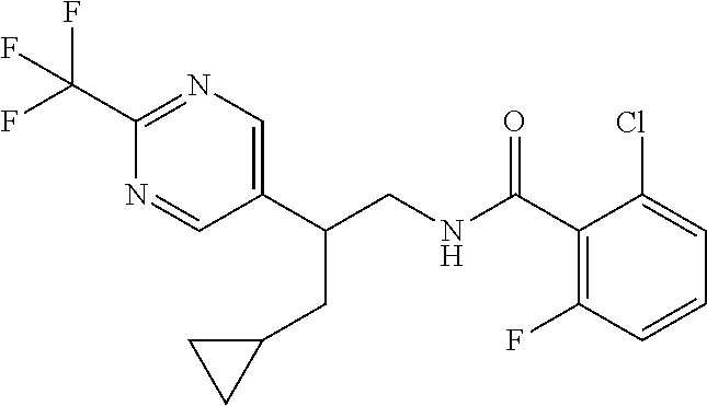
C1(C(CNC(C2=C(F)C=CC=C2Cl)=O)CC2CC2)=CN=C(C(F)(F)F)N=C1
